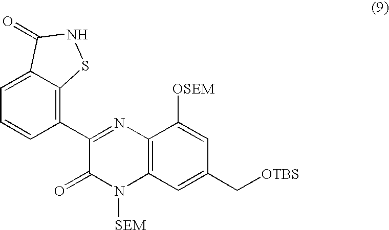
C1=C2C(=C(C3=NC4=C(N([SEM])C3=O)C=C(C[OTBS])C=C4[OSEM])C=C1)SNC2=O
